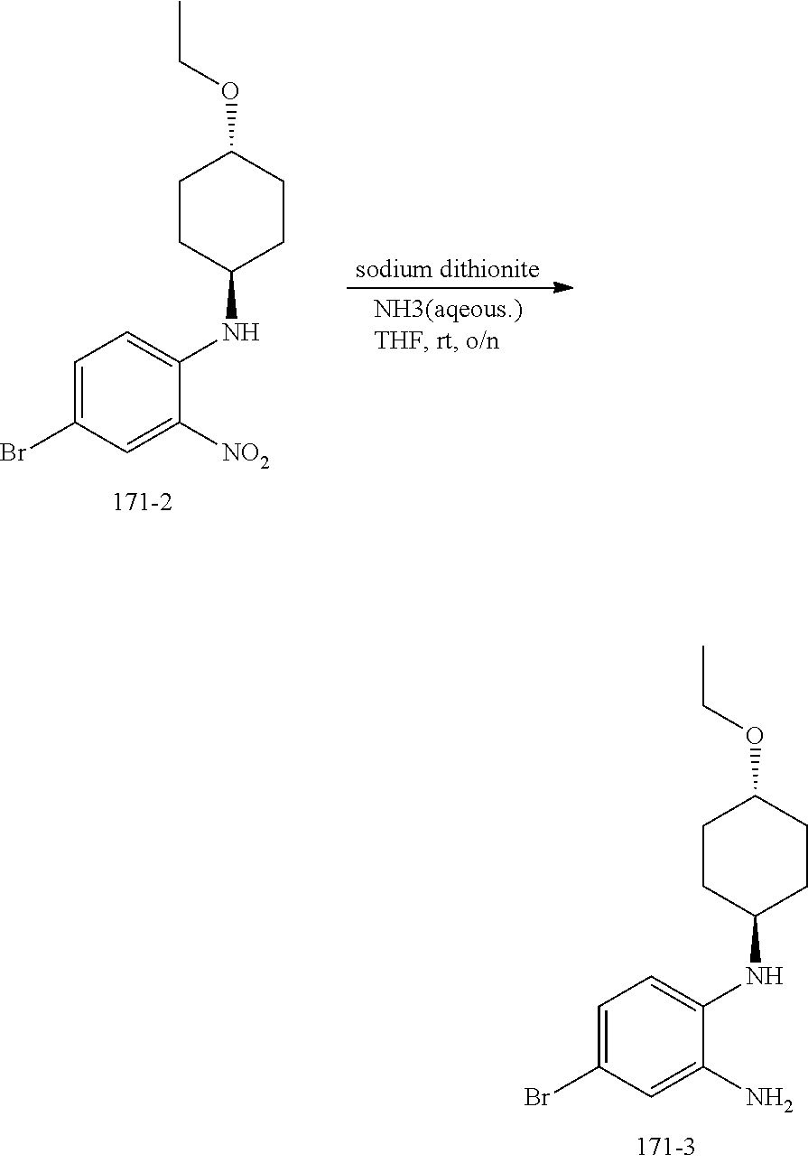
C1=C(Br)C=C(N)C(NC2CCC(OCC)CC2)=C1.C1=C(Br)C=C([NO2])C(NC2CCC(OCC)CC2)=C1.[sodium dithionite]
